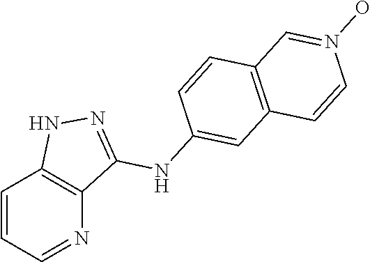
C1=CC=NC2=C1NN=C2NC1=CC2=C(C=C1)C=N(O)C=C2
